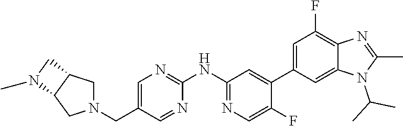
C1=C(CN2CC3C(C2)N(C)C3)C=NC(NC2=NC=C(F)C(C3=CC(F)=C4C(=C3)N(C(C)C)C(C)=N4)=C2)=N1
